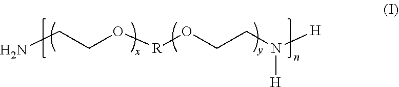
NCCO[R]OCCN([H])[H]
